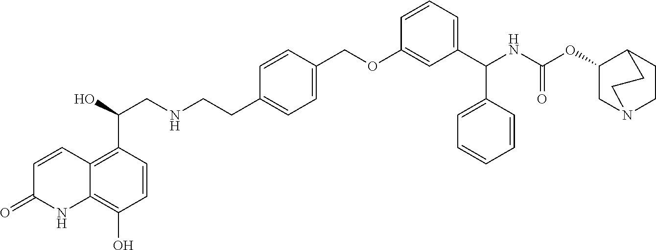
C1=CC(C(CNCCC2=CC=C(COC3=CC(C(C4=CC=CC=C4)NC(=O)OC4CN5CCC4CC5)=CC=C3)C=C2)O)=C2C(=C1O)NC(=O)C=C2
